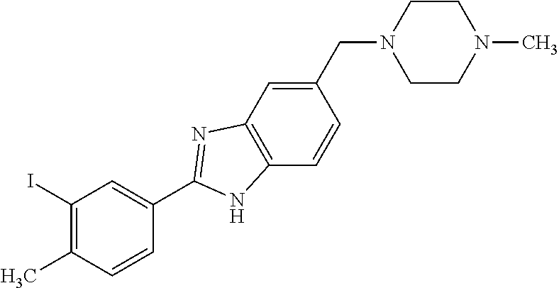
C1(I)=C(C)C=CC(C2=NC3=C(C=CC(CN4CCN(C)CC4)=C3)N2)=C1
